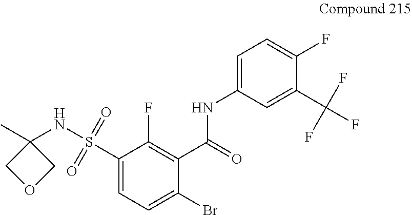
C1(C(=O)NC2=CC=C(F)C(C(F)(F)F)=C2)=C(F)C(S(NC2(C)COC2)(=O)=O)=CC=C1Br
